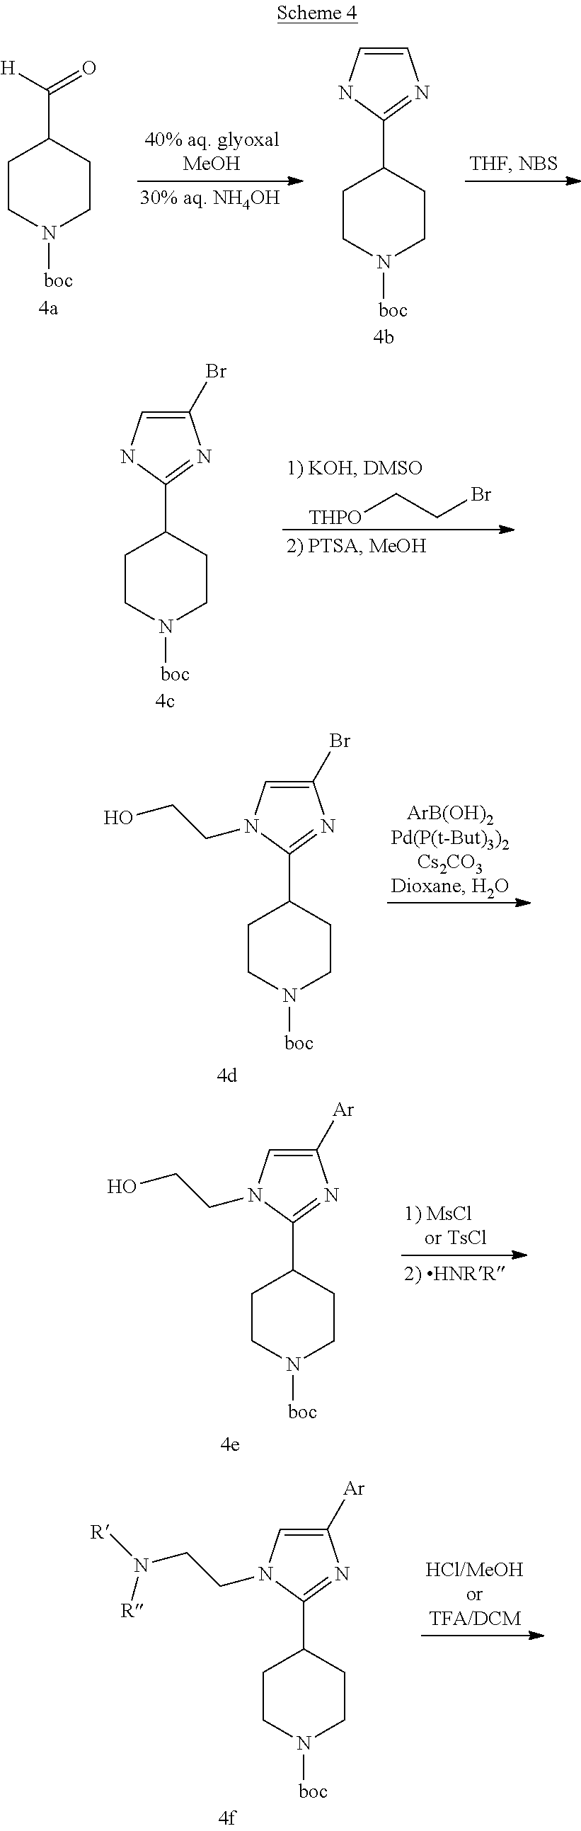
C1CN([boc])CCC1C([H])=O.C1CN([boc])CCC1C1=NC=CN1.[THPO]CCBr.C1CN([boc])CCC1C1=NC(Br)=CN1.C1=C(Br)N=C(C2CCN([boc])CC2)N1CCO.C1=C([Ar])N=C(C2CCN([boc])CC2)N1CCO.C1=C([Ar])N=C(C2CCN([boc])CC2)N1CCN([R])[R]
